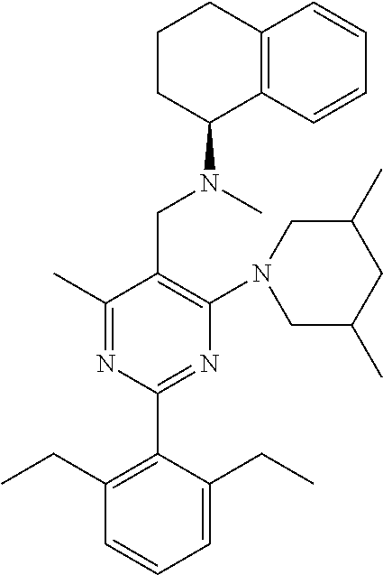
C1(C)=NC(C2=C(CC)C=CC=C2CC)=NC(N2CC(C)CC(C)C2)=C1CN(C)C1C2=C(CCC1)C=CC=C2
